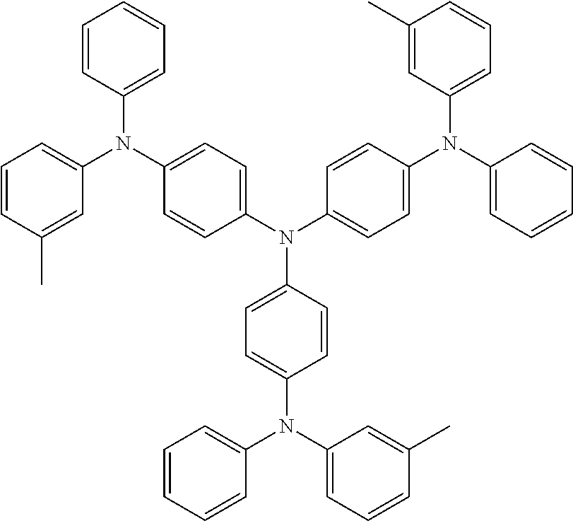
C1(N(C2=CC=C(N(C3=CC=CC=C3)C3=CC=CC(C)=C3)C=C2)C2=CC=C(N(C3=CC=CC(C)=C3)C3=CC=CC=C3)C=C2)=CC=C(N(C2=CC=CC(C)=C2)C2=CC=CC=C2)C=C1
